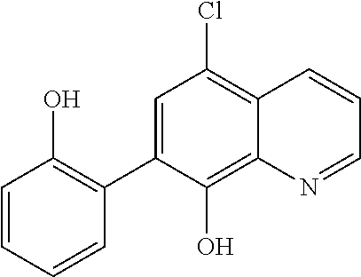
C1=CC=CC(C2=CC(Cl)=C3C(=C2O)N=CC=C3)=C1O
